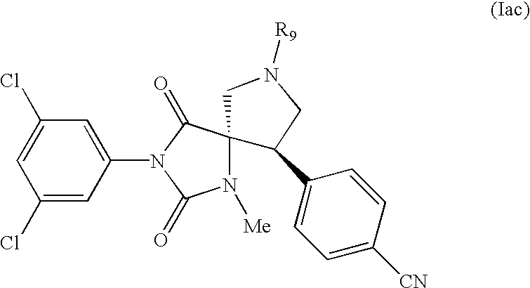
C1(Cl)=CC(N2C(=O)N([Me])C3(C2=O)C(C2=CC=C([CN])C=C2)CN([R9])C3)=CC(Cl)=C1
